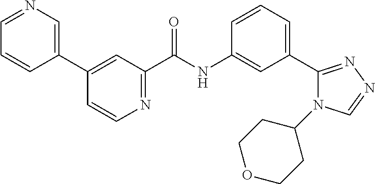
C1(C2=CN=CC=C2)=CC(C(NC2=CC(C3=NN=CN3C3CCOCC3)=CC=C2)=O)=NC=C1
